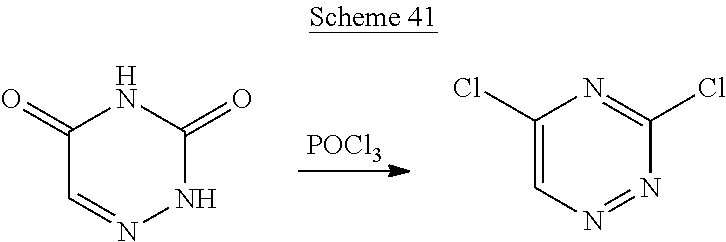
C1=NNC(=O)NC1=O.[POCl3].ClC1=CN=NC(Cl)=N1
